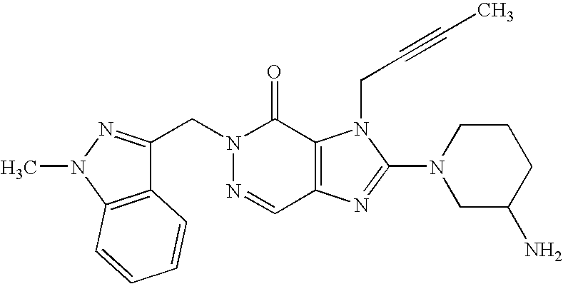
C(N1N=CC2=C(C1=O)N(CC#CC)C(N1CC(N)CCC1)=N2)C1=NN(C)C2=C1C=CC=C2
